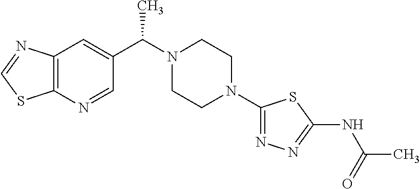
C12=C(N=CC(C(C)N3CCN(C4=NN=C(NC(C)=O)S4)CC3)=C1)SC=N2
